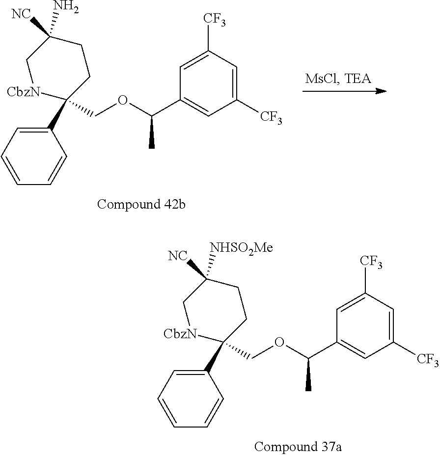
C1(C2(COC(C3=CC([CF3])=CC([CF3])=C3)C)CCC([NC])(N)C[CbzN]2)=CC=CC=C1.C1(C2(COC(C3=CC([CF3])=CC([CF3])=C3)C)CCC([NC])([NHSO2Me])C[CbzN]2)=CC=CC=C1
